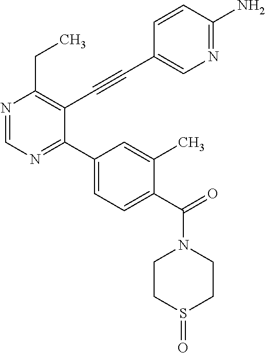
N1=CN=C(C2=CC=C(C(=O)N3CCS(=O)CC3)C(C)=C2)C(C#CC2=CN=C(N)C=C2)=C1CC
